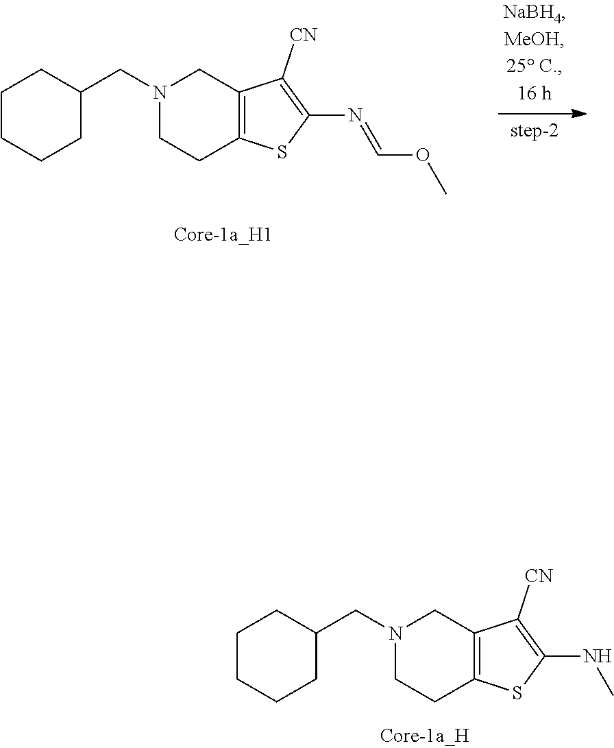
C1CCCC(CN2CCC3=C(C2)C([CN])=C(NC)S3)C1.C1CCCC(CN2CCC3=C(C2)C([CN])=C(N=COC)S3)C1
